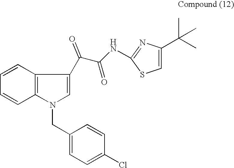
C1=CC2=C(C=C1)N(CC1=CC=C(Cl)C=C1)C=C2C(C(=O)NC1=NC(C(C)(C)C)=CS1)=O
